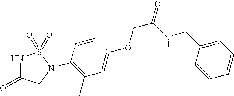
N1C(=O)CN(C2=C(C)C=C(OCC(NCC3=CC=CC=C3)=O)C=C2)S1(=O)=O
